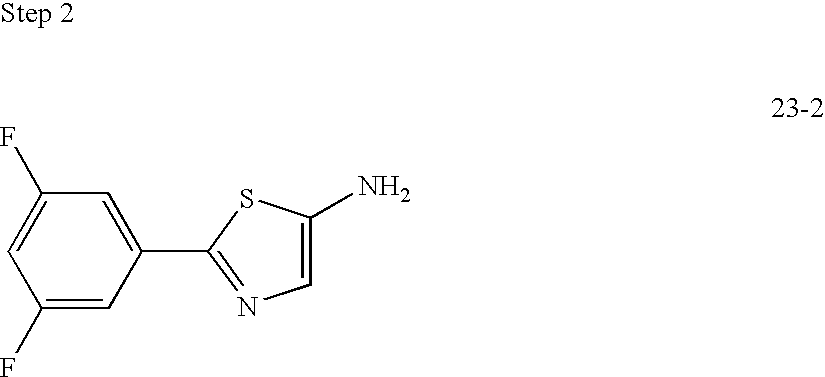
C1(F)=CC(C2=NC=C(N)S2)=CC(F)=C1
